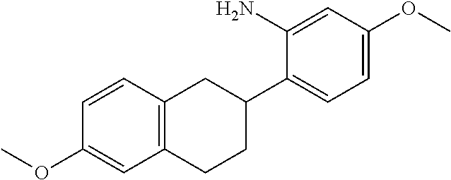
C12=C(C=CC(OC)=C1)CC(C1=CC=C(OC)C=C1N)CC2
